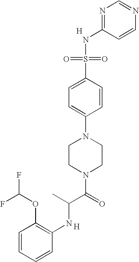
C1(NS(=O)(=O)C2=CC=C(N3CCN(C(C(NC4=C(OC(F)F)C=CC=C4)C)=O)CC3)C=C2)=NC=NC=C1.[H].[H]
